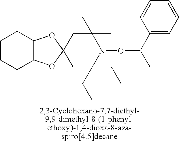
C12C(OC3(O1)CC(C)(C)N(OC(C)C1=CC=CC=C1)C(CC)(CC)C3)CCCC2
